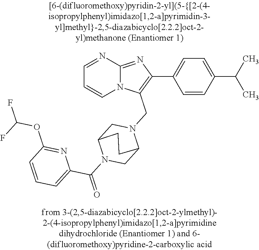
N12C(=NC(C3=CC=C(C(C)C)C=C3)=C1CN1CC3N(C(=O)C4=CC=CC(OC(F)F)=N4)CC1CC3)N=CC=C2
